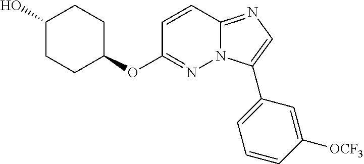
C1(O)CCC(OC2=NN3C(=NC=C3C3=CC=CC([OCF3])=C3)C=C2)CC1
